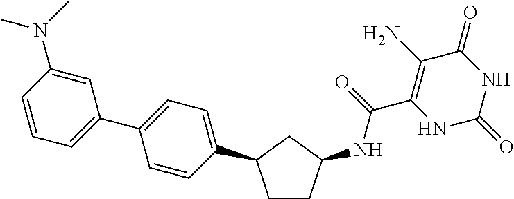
C(C1=C(N)C(=O)NC(=O)N1)(=O)NC1CCC(C2=CC=C(C3=CC=CC(N(C)C)=C3)C=C2)C1
